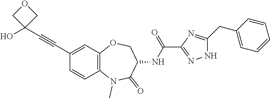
C12=C(C=C(C#CC3(O)COC3)C=C1)OCC(NC(=O)C1=NNC(CC3=CC=CC=C3)=N1)C(=O)N2C
